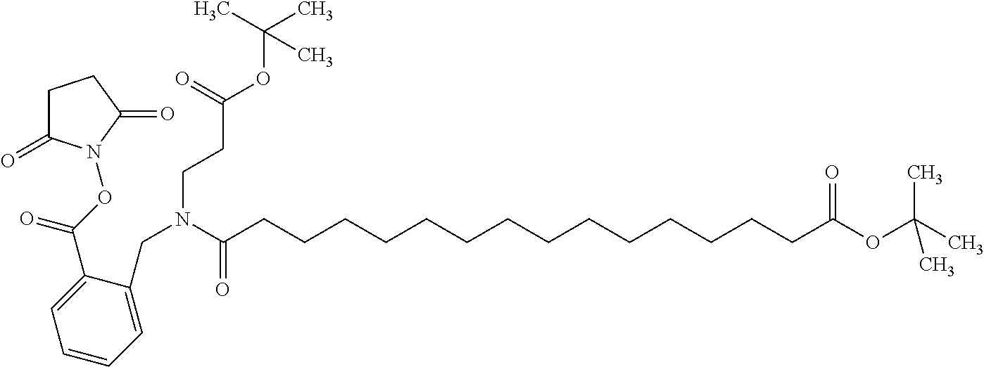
O(C(C1=CC=CC=C1CN(C(CCCCCCCCCCCCCCC(OC(C)(C)C)=O)=O)CCC(OC(C)(C)C)=O)=O)N1C(=O)CCC1=O
